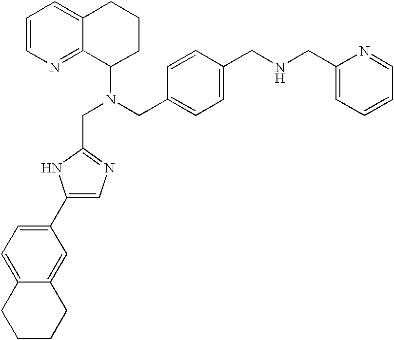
C1=C(CN(C2CCCC3=CC=CN=C23)CC2=NC=C(C3=CC=C4C(=C3)CCCC4)N2)C=CC(CNCC2=CC=CC=N2)=C1
